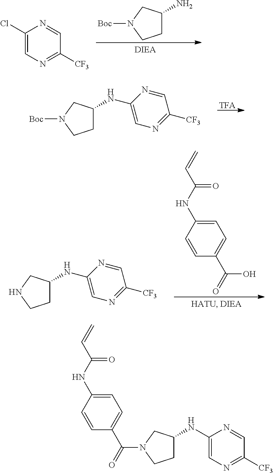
C1(Cl)=CN=C([CF3])C=N1.C1C(N)CN([Boc])C1.C1C(NC2=CN=C([CF3])C=N2)CN([Boc])C1.[TFA].C1C(NC2=CN=C([CF3])C=N2)CNC1.C1=C(NC(C=C)=O)C=CC(C(=O)O)=C1.C1C(NC2=CN=C([CF3])C=N2)CN(C(=O)C2=CC=C(NC(C=C)=O)C=C2)C1
